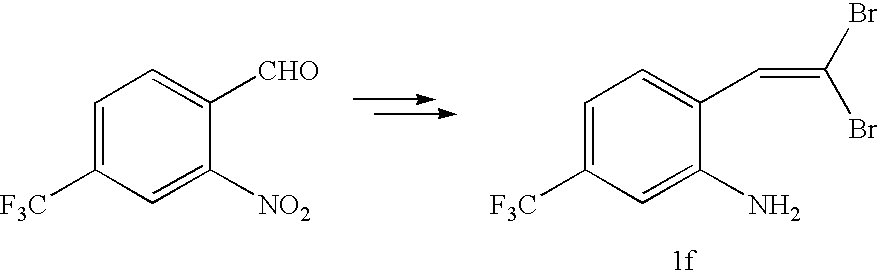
C1=C([F3C])C=C([NO2])C([CHO])=C1.C1=C([F3C])C=C(N)C(C=C(Br)Br)=C1
